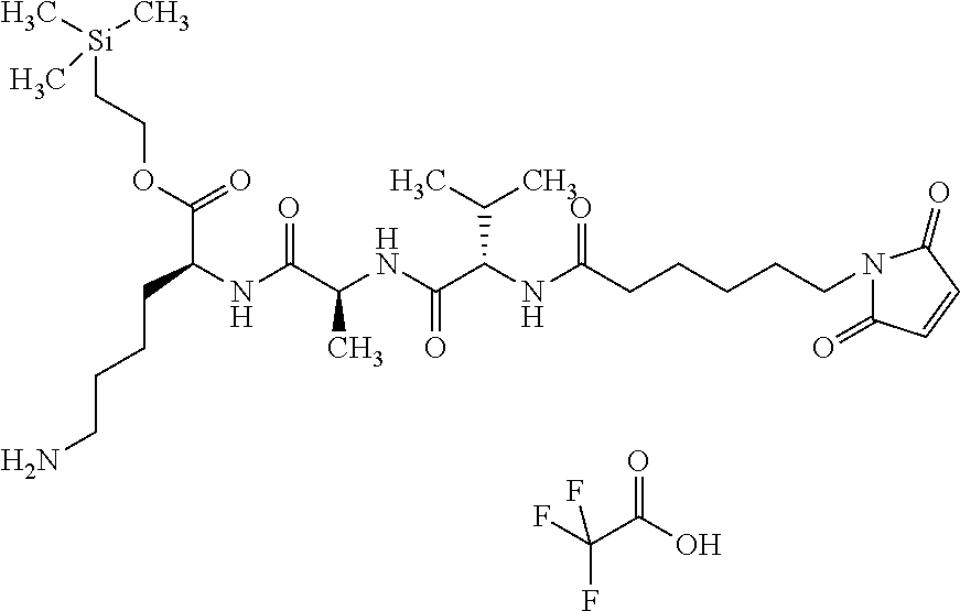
C(C(NC(C(NC(C(NC(CCCCCN1C(=O)C=CC1=O)=O)C(C)C)=O)C)=O)C(OCC[Si](C)(C)C)=O)CCCN.O=C(O)C(F)(F)F
